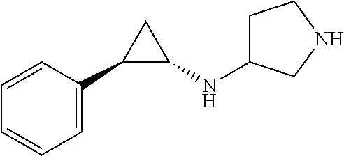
C1=C(C2C(NC3CCNC3)C2)C=CC=C1
